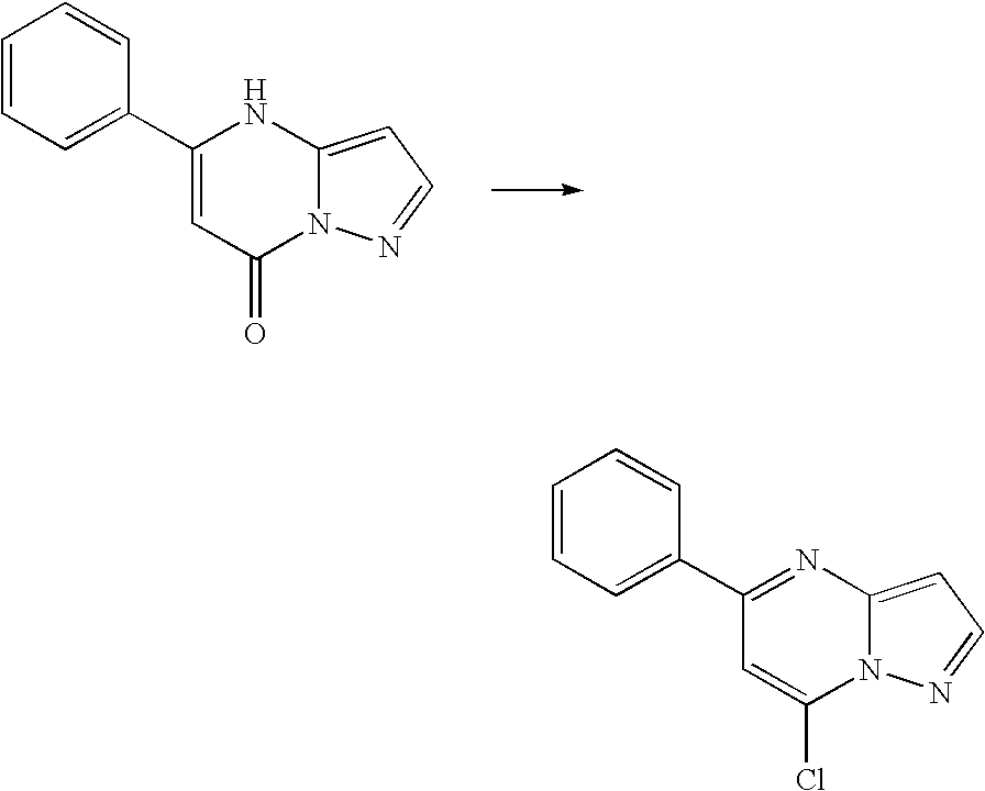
C1(C2=CC(=O)N3C(=CC=N3)N2)=CC=CC=C1.C1(C2=NC3=CC=NN3C(Cl)=C2)=CC=CC=C1
